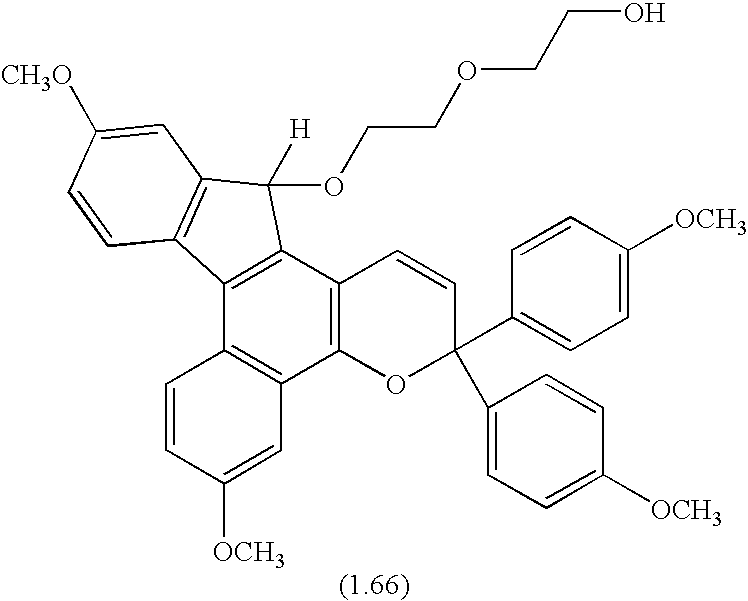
C1=CC([OCH3])=CC2=C1C1=C(C3=C2OC(C2=CC=C([OCH3])C=C2)(C2=CC=C([OCH3])C=C2)C=C3)C(OCCOCCO)([H])C2=C1C=CC([CH3O])=C2
